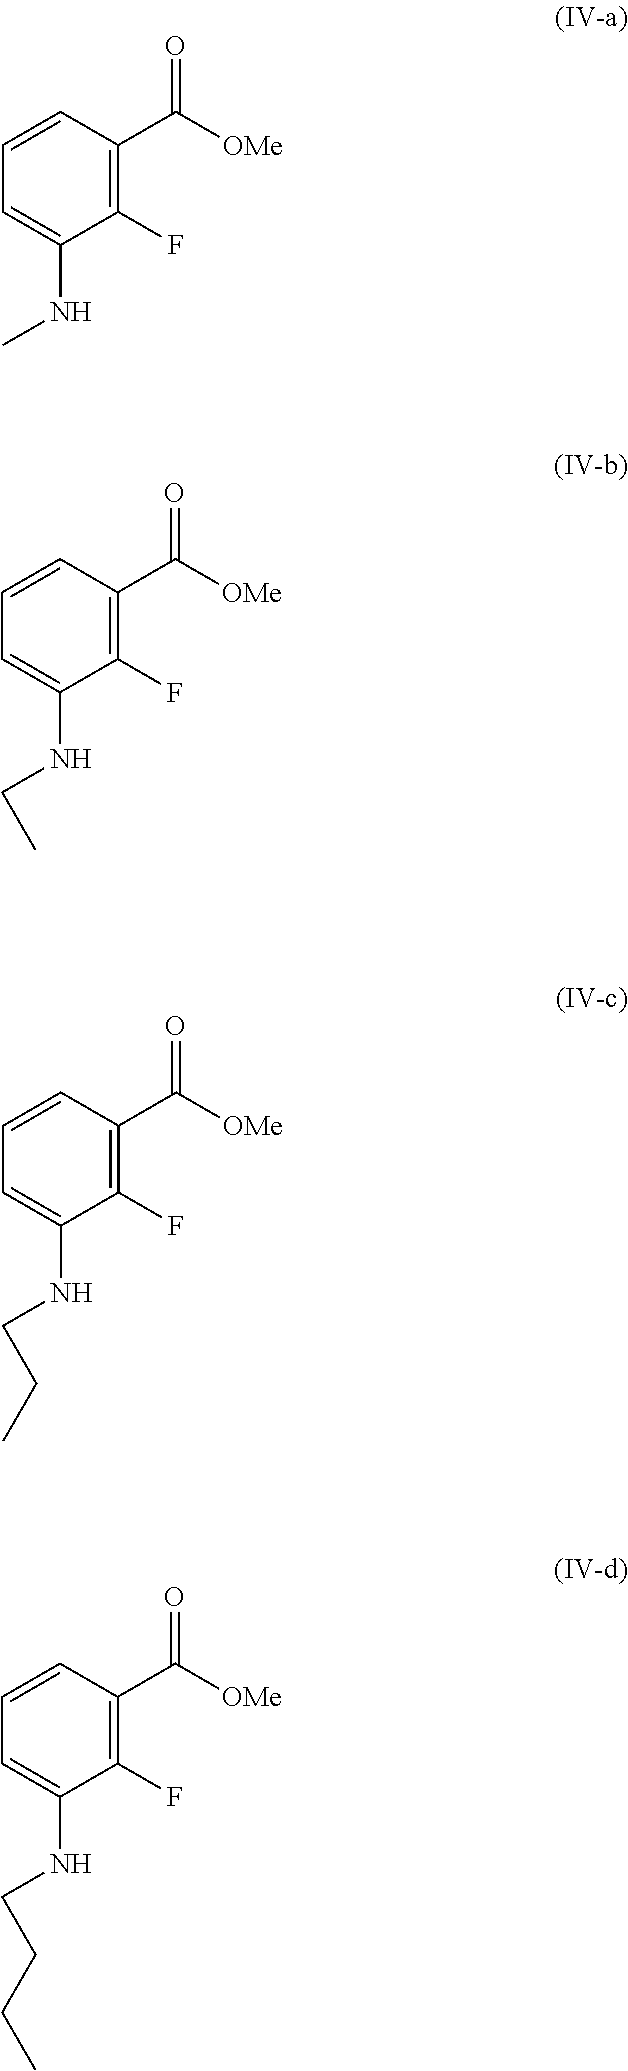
C1(F)=C(C([OMe])=O)C=CC=C1NC.C1(F)=C(C([OMe])=O)C=CC=C1NCC.C1(F)=C(C([OMe])=O)C=CC=C1NCCC.C1(F)=C(C([OMe])=O)C=CC=C1NCCCC
